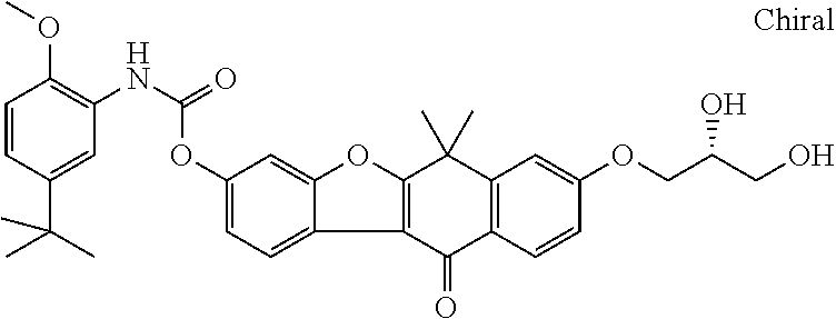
C1=CC(C(C)(C)C)=CC(NC(OC2=CC=C3C(=C2)OC2=C3C(=O)C3=C(C2(C)C)C=C(OCC(CO)O)C=C3)=O)=C1OC
